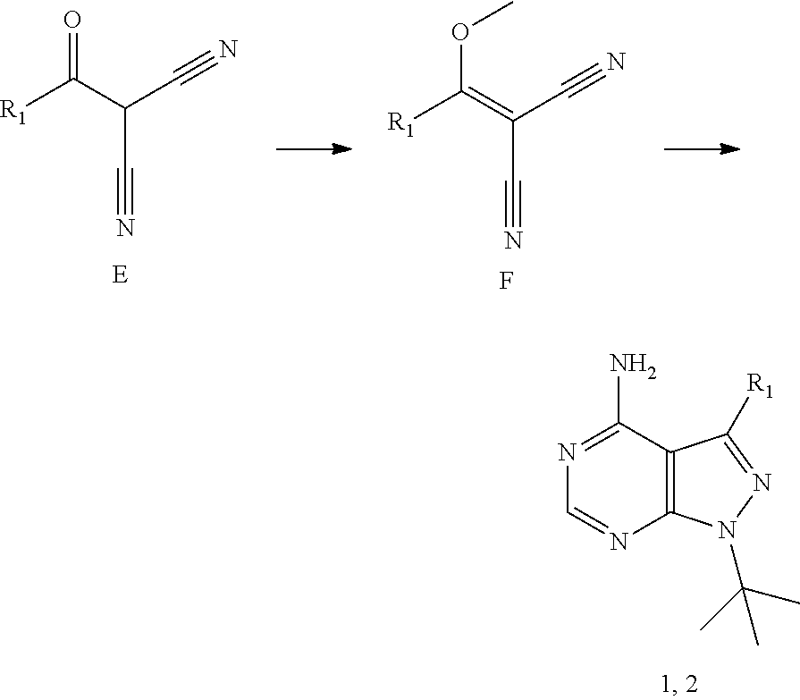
[R1]C(C(C#N)C#N)=O.[R1]C(=C(C#N)C#N)OC.F.C1=NC2=C(C(N)=N1)C([R1])=NN2C(C)(C)C
